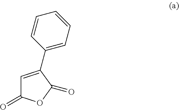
C1=C(C2=CC=CC=C2)C(=O)OC1=O
